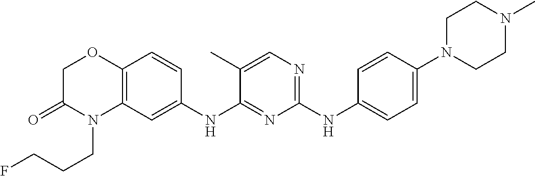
C1(NC2=CC=C(N3CCN(C)CC3)C=C2)=NC=C(C)C(NC2=CC3=C(C=C2)OCC(=O)N3CCCF)=N1
